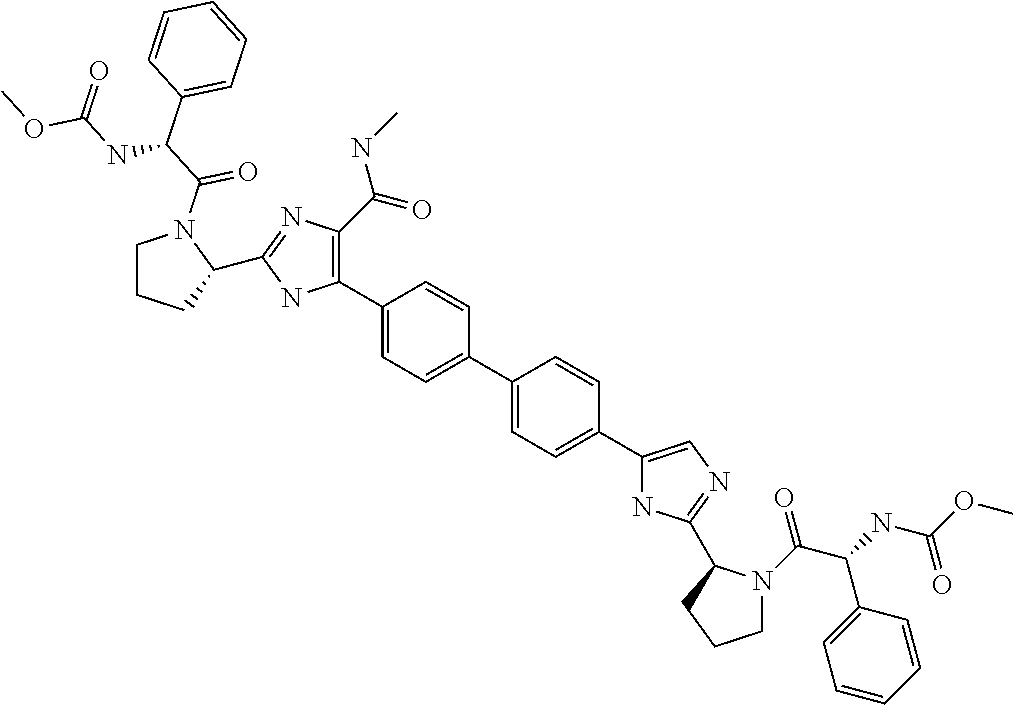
C1(C2=C(C(=O)NC)N=C(C3CCCN3C(C(C3=CC=CC=C3)NC(OC)=O)=O)N2)=CC=C(C2=CC=C(C3=CN=C(C4N(C(C(NC(OC)=O)C5=CC=CC=C5)=O)CCC4)N3)C=C2)C=C1
